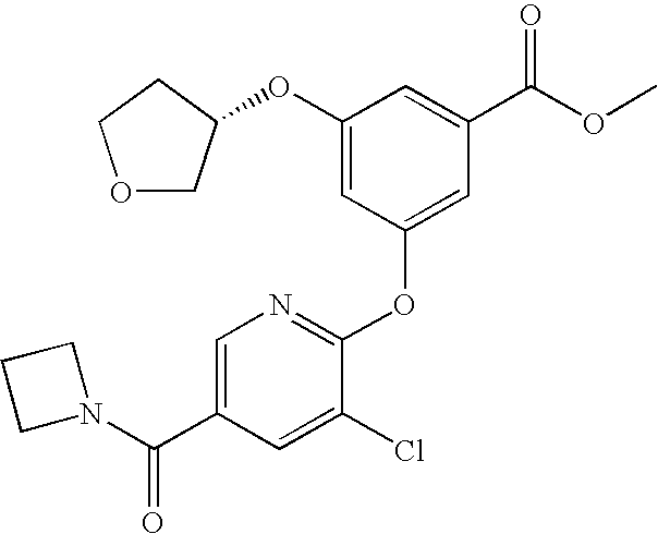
C1(OC2COCC2)=CC(OC2=NC=C(C(N3CCC3)=O)C=C2Cl)=CC(C(OC)=O)=C1
